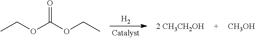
[H2].O=C(OCC)OCC.[CH3OH].[2 CH3CH2OH]
